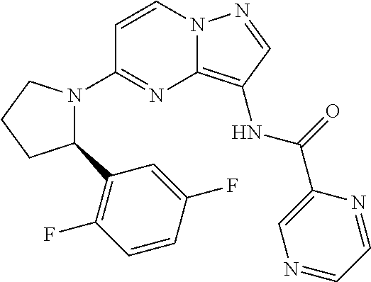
C1=CN2C(=C(NC(=O)C3=CN=CC=N3)C=N2)N=C1N1C(C2=C(F)C=CC(F)=C2)CCC1
